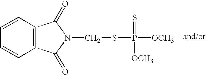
C12=C(C=CC=C1)C(=O)N(CSP([OCH3])(=S)[OCH3])C2=O
